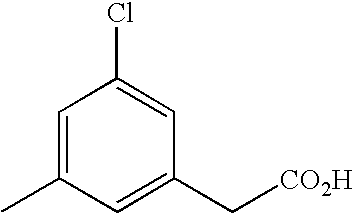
C1=C(C)C=C(C[CO2H])C=C1Cl
